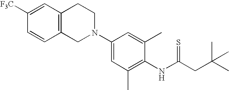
C1(N2CCC3=C(C2)C=CC([F3C])=C3)=CC(C)=C(NC(CC(C)(C)C)=S)C(C)=C1
